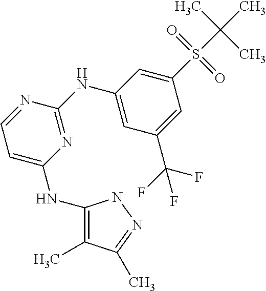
N(C1=C(C)C(C)=NN1)C1=CC=NC(NC2=CC(C(F)(F)F)=CC(S(=O)(=O)C(C)(C)C)=C2)=N1
